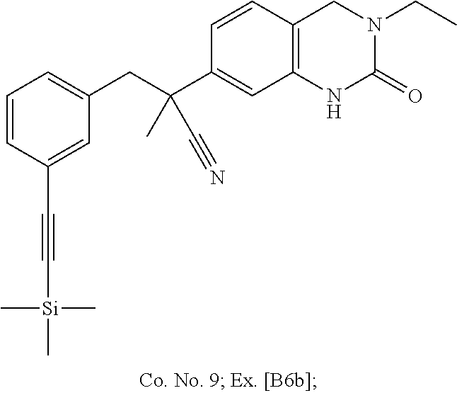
C1=CC(C#C[Si](C)(C)C)=CC(CC(C2=CC3=C(C=C2)CN(CC)C(=O)N3)(C#N)C)=C1
